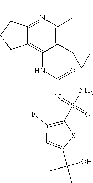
N(C1=C2CCCC2=NC(CC)=C1C1CC1)C(=O)N=S(N)(=O)C1=C(F)C=C(C(C)(O)C)S1
